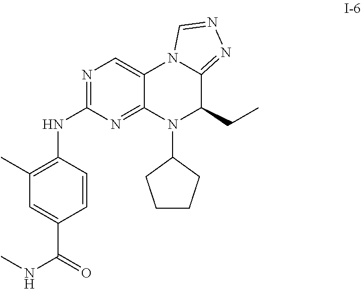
C1(NC2=NC=C3C(=N2)N(C2CCCC2)C(CC)C2=NN=CN32)=C(C)C=C(C(NC)=O)C=C1
